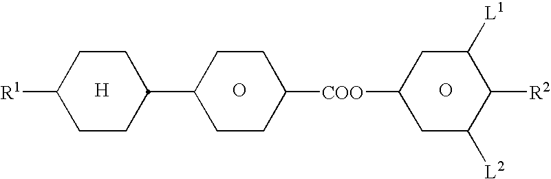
[H].O.C1([R1])CCC(C2CCC([COO]C3CC([L2])C([R2])C([L1])C3)CC2)CC1.O
